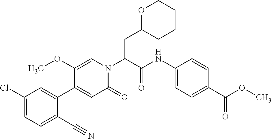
C(C(N1C=C(OC)C(C2=CC(Cl)=CC=C2C#N)=CC1=O)C(NC1=CC=C(C(OC)=O)C=C1)=O)C1CCCCO1
